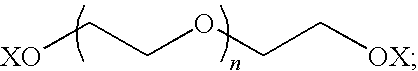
[XO]CCOCC[OX]
